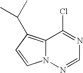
ClC1=NC=NN2C1=C(C(C)C)C=C2
